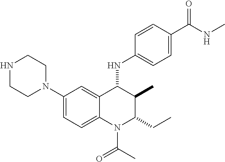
C1(N2CCNCC2)=CC=C2C(=C1)C(NC1=CC=C(C(NC)=O)C=C1)C(C)C(CC)N2C(C)=O
